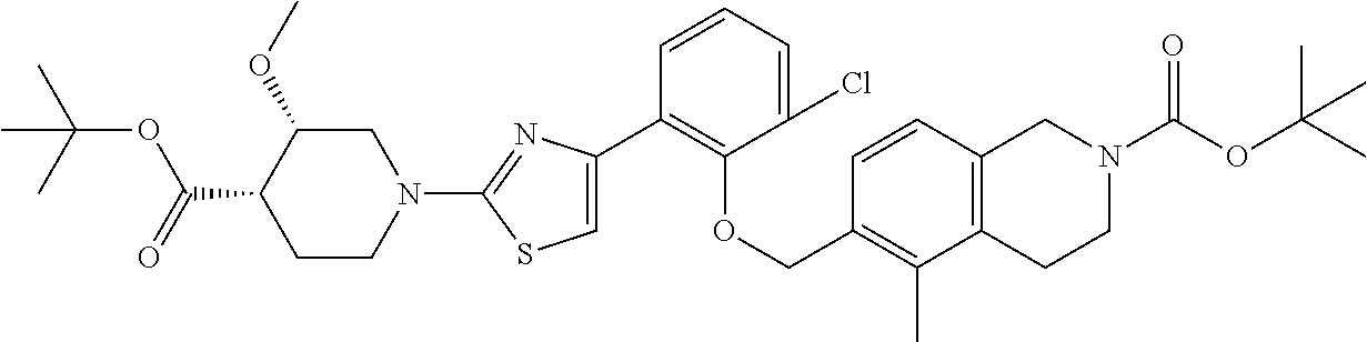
C1(C2=C(OCC3=C(C)C4=C(C=C3)CN(C(OC(C)(C)C)=O)CC4)C(Cl)=CC=C2)=CSC(N2CC(OC)C(C(=O)OC(C)(C)C)CC2)=N1
